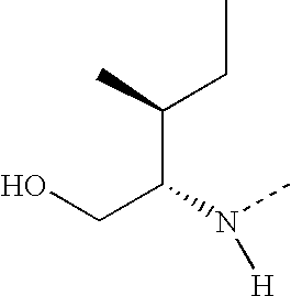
OCC(N(C)[H])C(C)CC
